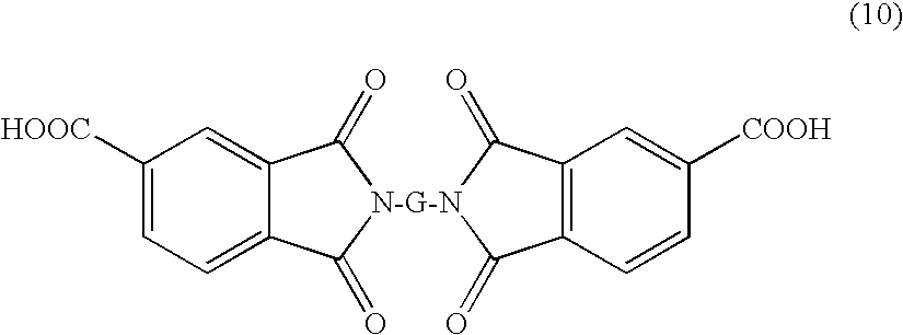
C1([HOOC])=CC=C2C(=C1)C(=O)[N-G-N]1(C2=O)C(=O)C2=C(C=C([COOH])C=C2)C1=O
